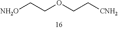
[NH2O]CCOCC[CNH2]
